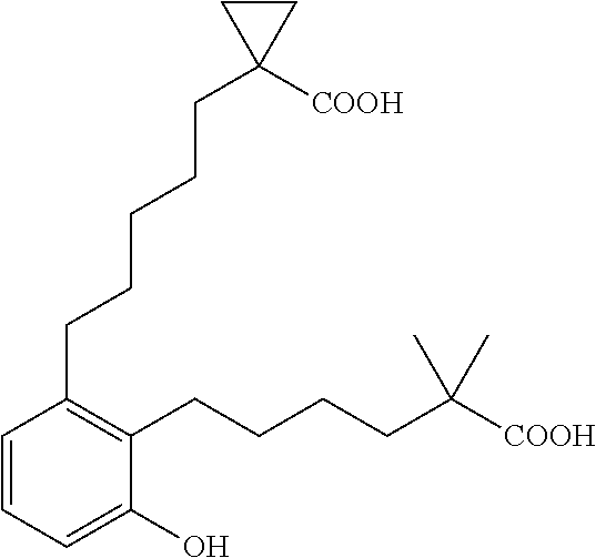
C1=CC=C(O)C(CCCCC([COOH])(C)C)=C1CCCCCC1([COOH])CC1
